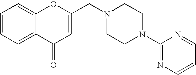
C1=CC=C2C(=C1)OC(CN1CCN(C3=NC=CC=N3)CC1)=CC2=O
